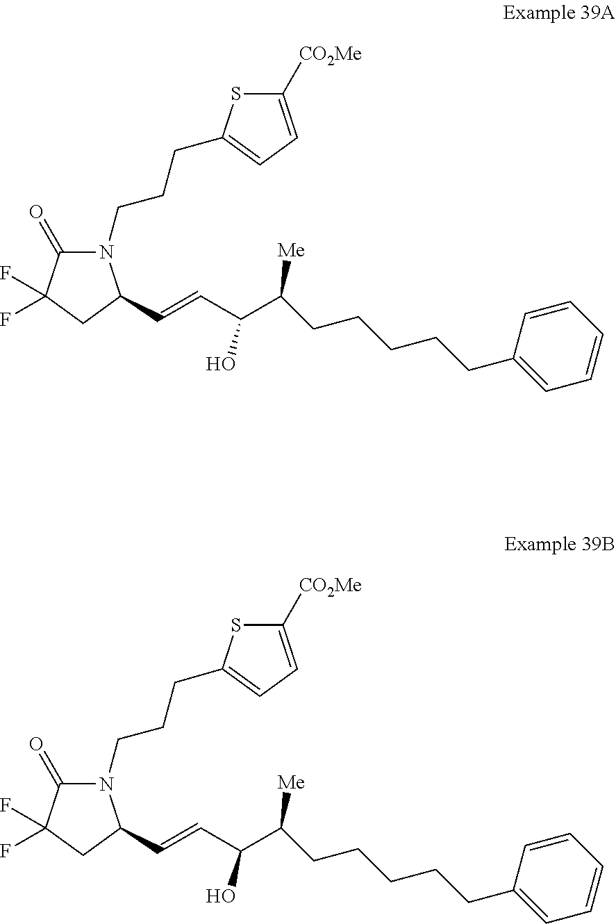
C1(=O)C(F)(F)CC(C=CC(C(CCCCCC2=CC=CC=C2)[Me])O)N1CCCC1=CC=C([CO2Me])S1.C1(=O)C(F)(F)CC(C=CC(C(CCCCCC2=CC=CC=C2)[Me])O)N1CCCC1=CC=C([CO2Me])S1
